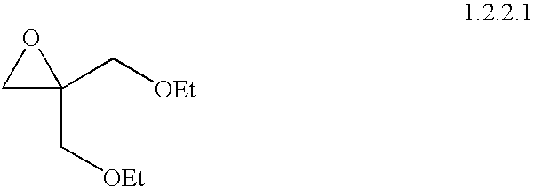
C1(C[OEt])(C[OEt])OC1
